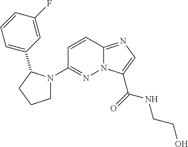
N12C(=NC=C1C(=O)NCCO)C=CC(N1CCCC1C1=CC=CC(F)=C1)=N2
